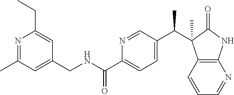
N1=C(C)C=C(CNC(C2=CC=C(C(C3(C)C4=C(NC3=O)N=CC=C4)C)C=N2)=O)C=C1CC
